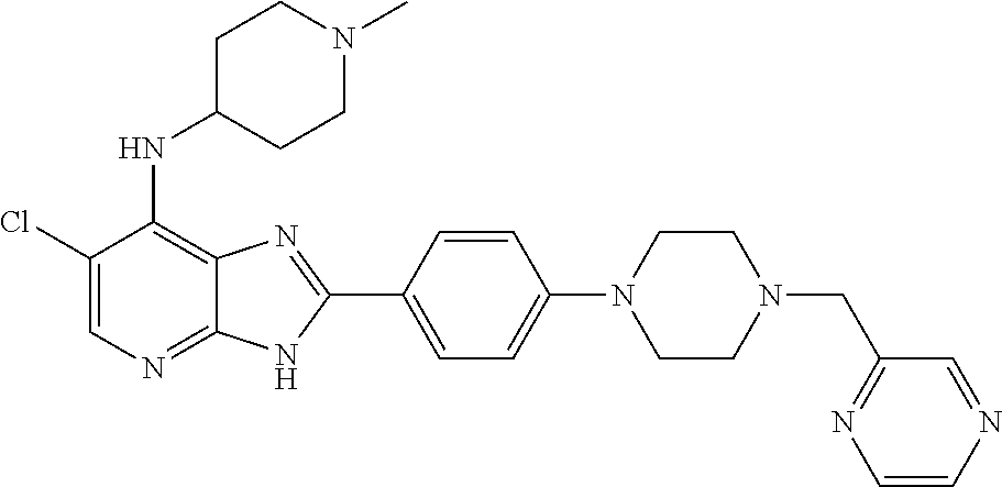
C1(Cl)=CN=C2C(=C1NC1CCN(C)CC1)N=C(C1=CC=C(N3CCN(CC4=NC=CN=C4)CC3)C=C1)N2
